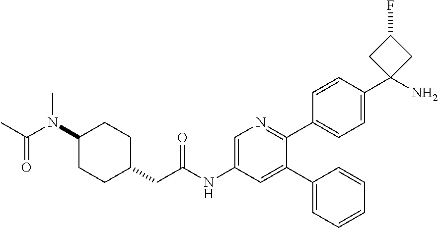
C1(C2=CC(NC(CC3CCC(N(C(C)=O)C)CC3)=O)=CN=C2C2=CC=C(C3(N)CC(F)C3)C=C2)=CC=CC=C1
